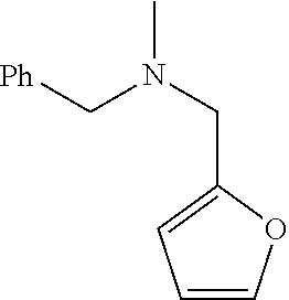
[Ph]CN(CC1=CC=CO1)C
